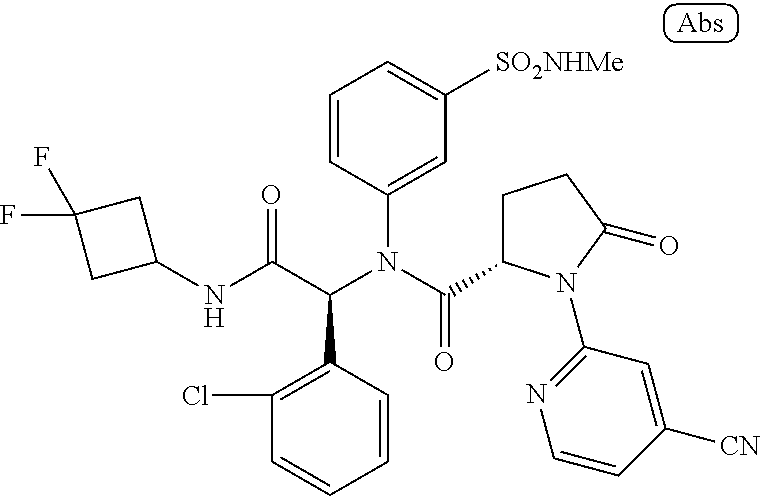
C1(NC(C(N(C(=O)C2CCC(=O)N2C2=NC=CC([CN])=C2)C2=CC([SO2NHMe])=CC=C2)C2=C(Cl)C=CC=C2)=O)CC(F)(F)C1
